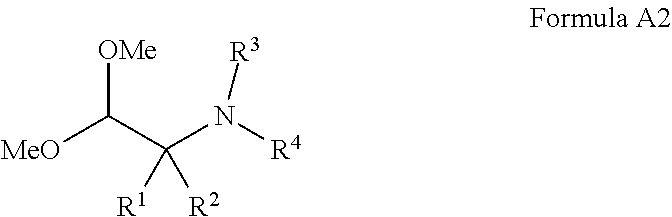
[MeO]C(C(N([R4])[R3])([R2])[R1])[OMe]
